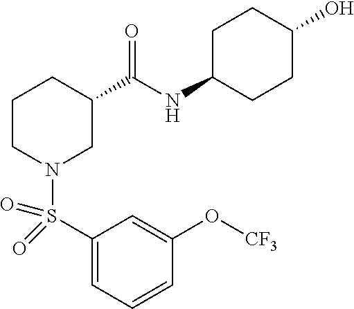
C1(S(N2CC(C(NC3CCC(O)CC3)=O)CCC2)(=O)=O)=CC=CC(O[CF3])=C1
